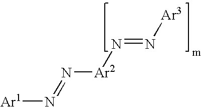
[Ar1]N=N[Ar2]N=N[Ar3]
